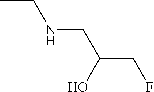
CCNCC(CF)O
